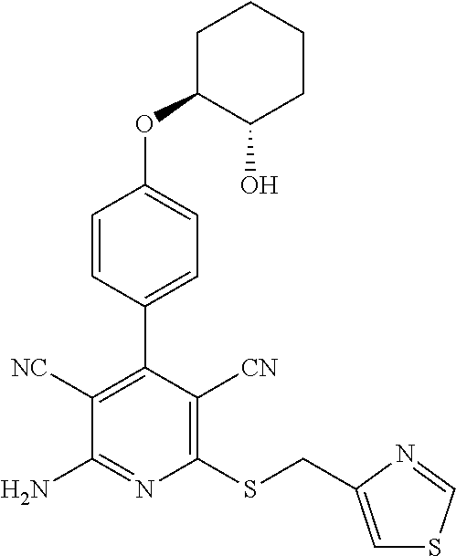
C1(SCC2=CSC=N2)=C([CN])C(C2=CC=C(OC3C(O)CCCC3)C=C2)=C([NC])C(N)=N1
